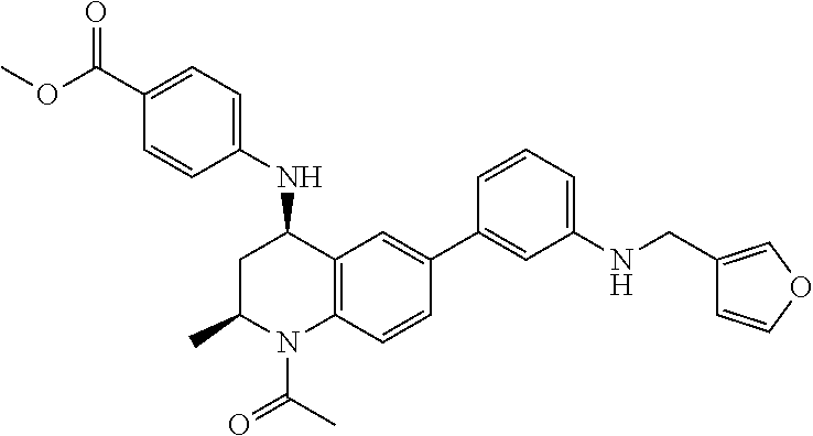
N(C1CC(C)N(C(C)=O)C2=C1C=C(C1=CC(NCC3=COC=C3)=CC=C1)C=C2)C1=CC=C(C(OC)=O)C=C1
